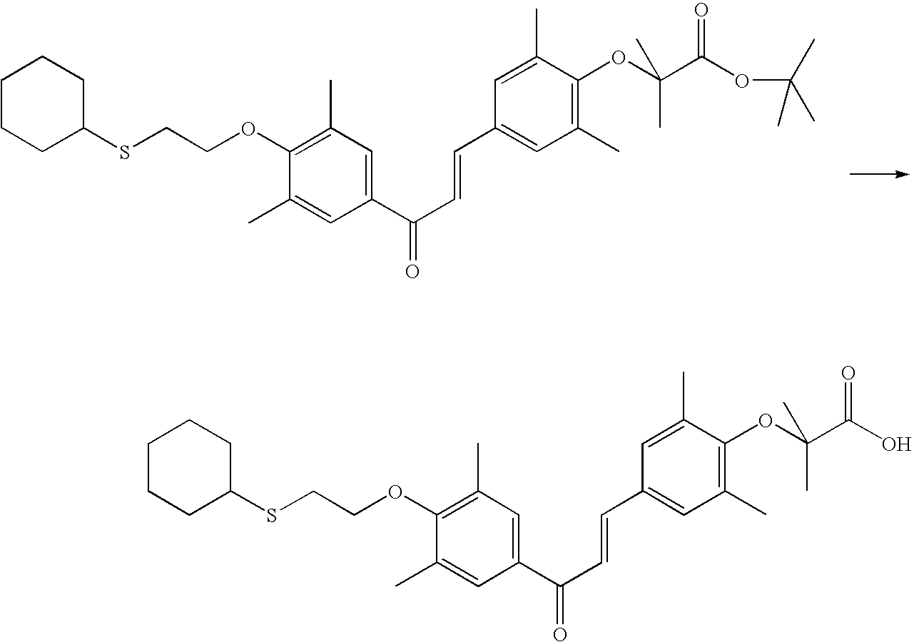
C1(C)=C(OCCSC2CCCCC2)C(C)=CC(C(C=CC2=CC(C)=C(OC(C(OC(C)(C)C)=O)(C)C)C(C)=C2)=O)=C1.C1(C)=C(OCCSC2CCCCC2)C(C)=CC(C(C=CC2=CC(C)=C(OC(C(O)=O)(C)C)C(C)=C2)=O)=C1
